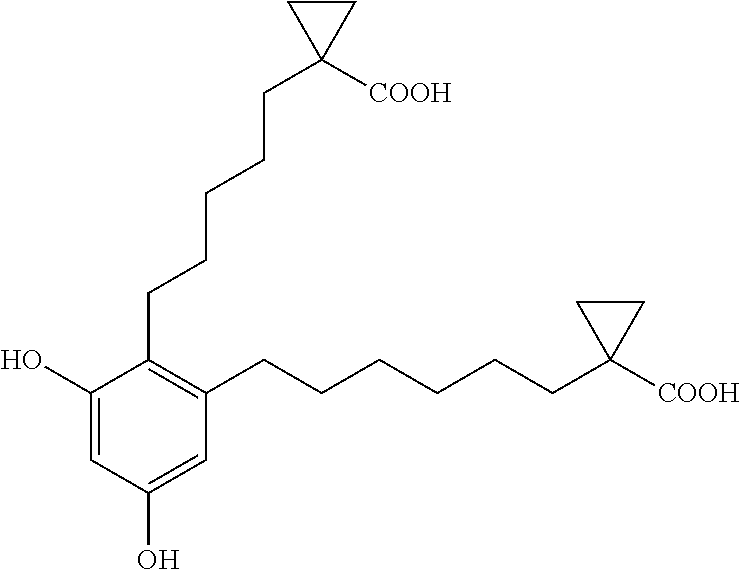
C1(O)=CC(O)=CC(CCCCCCC2([COOH])CC2)=C1CCCCCC1([COOH])CC1
